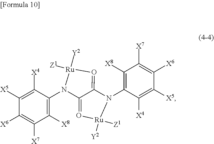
C1([X8])=C(N2C3=O[Ru]([Z1])([Y2])N(C4=C([X8])C([X7])=C([X6])C([X5])=C4[X4])C3=O[Ru]2([Z1])[Y2])C([X4])=C([X5])C([X6])=C1[X7]
